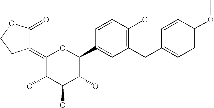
C1(=C2C(=O)OCC2)C(O)C(O)C(O)C(C2=CC(CC3=CC=C(OC)C=C3)=C(Cl)C=C2)O1
